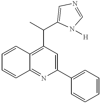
C1=CC2=C(C(C)C3=CN=CN3[H])C=C(C3=CC=CC=C3)N=C2C=C1
